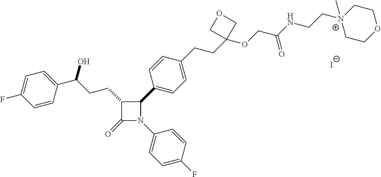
C1(=O)N(C2=CC=C(F)C=C2)C(C2=CC=C(CCC3(OCC(NCC[N+]4(C)CCOCC4)=O)COC3)C=C2)C1CCC(O)C1=CC=C(F)C=C1.[I-]
